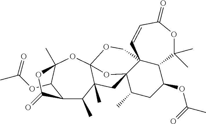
C12C(C)C3(C)C4(OC(C)(C1OC(C)=O)OC2=O)OCC12C(C(OC(=O)C)CC(C)C1(C3)O4)C(C)(C)OC(=O)C=C2
